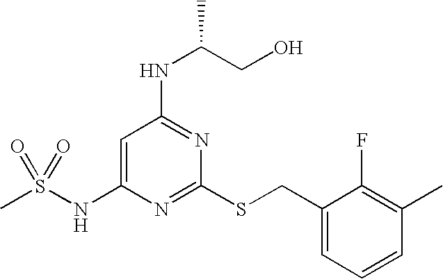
CS(NC1=CC(NC(CO)C)=NC(SCC2=CC=CC(C)=C2F)=N1)(=O)=O
